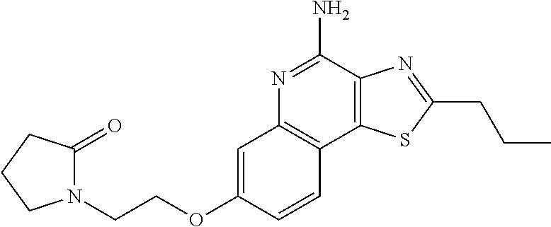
C(COC1=CC2=C(C3=C(C(N)=N2)N=C(CCC)S3)C=C1)N1C(=O)CCC1
